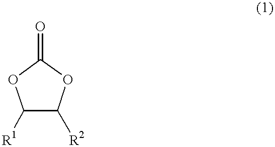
C1([R1])C([R2])OC(=O)O1
